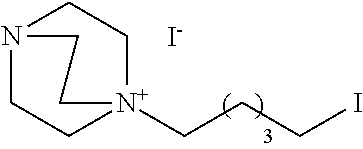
[I-].N12CC[N+](CCCI)(CC1)CC2
